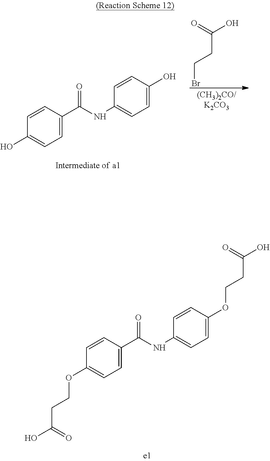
C1=CC(C(NC2=CC=C(O)C=C2)=O)=CC=C1O.C(CC(O)=O)Br.C1=CC(C(NC2=CC=C(OCCC(=O)O)C=C2)=O)=CC=C1OCCC(=O)O
